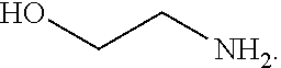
OCC[NH2]
